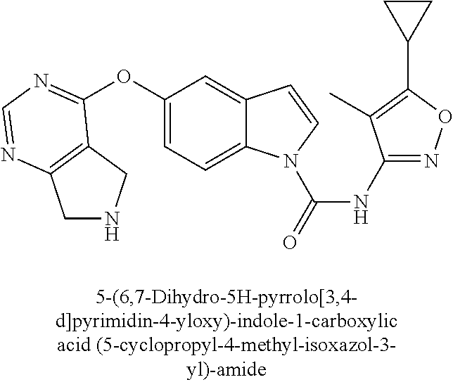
C1(OC2=NC=NC3=C2CNC3)=CC=C2C(=C1)C=CN2C(=O)NC1=NOC(C2CC2)=C1C
